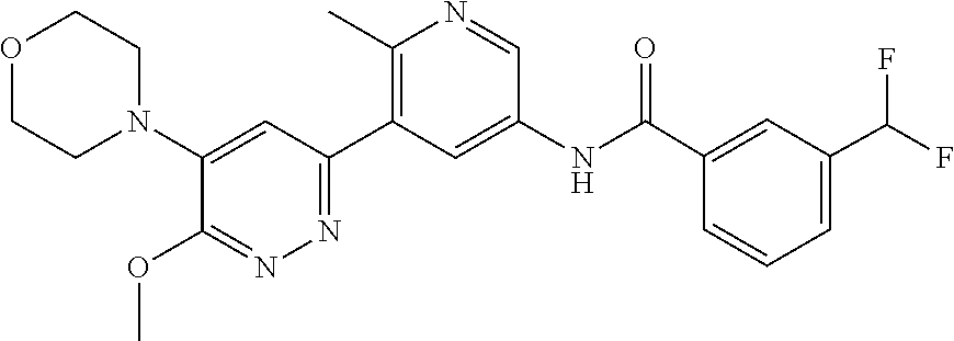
O1CCN(C2=CC(C3=C(C)N=CC(NC(C4=CC(C(F)F)=CC=C4)=O)=C3)=NN=C2OC)CC1
